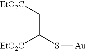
[EtO2C]C(C[EtO2C])S[Au]
